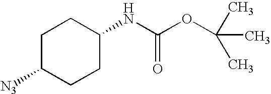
C1C([N3])CCC(NC(OC(C)(C)C)=O)C1
